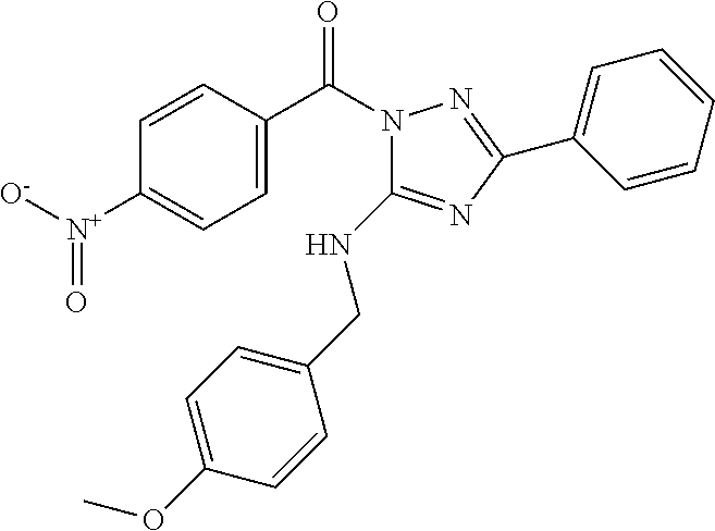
C1=C(C(N2C(NCC3=CC=C(OC)C=C3)=NC(C3=CC=CC=C3)=N2)=O)C=CC([N+]([O-])=O)=C1
